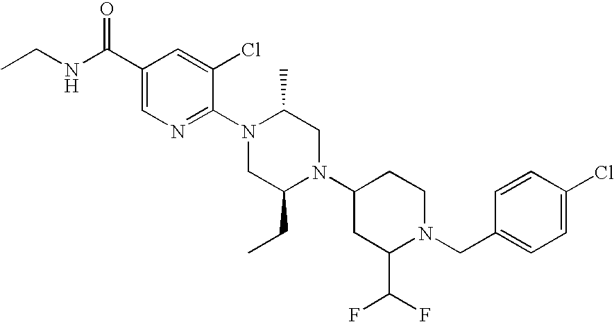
N(C(C1=CN=C(N2CC(CC)N(C3CC(C(F)F)N(CC4=CC=C(Cl)C=C4)CC3)CC2C)C(Cl)=C1)=O)CC
